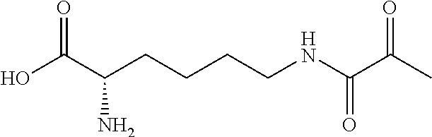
OC(C(CCCCNC(C(C)=O)=O)N)=O
